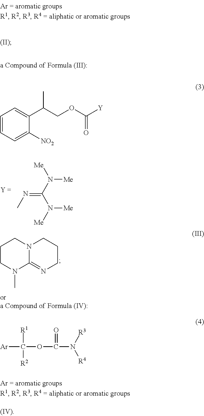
N(=C(N([Me])[Me])N([Me])[Me])C.C1CN(C)C2=NCCCN2C1.C1=CC=C([NO2])C(C(COC([Y])=O)C)=C1.[Ar]C(OC(N([R4])[R3])=O)([R1])[R2]
